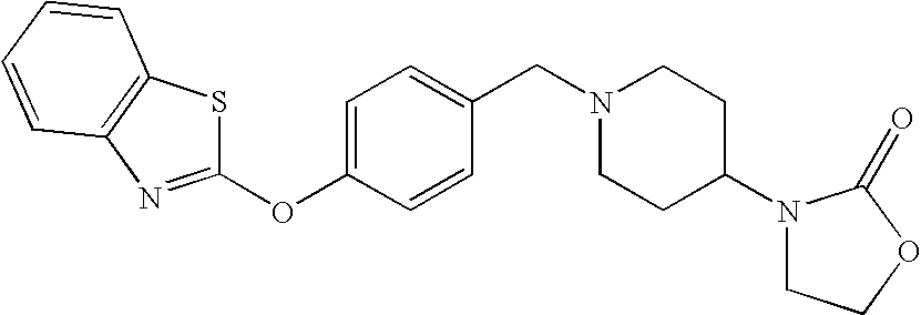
C1=C(OC2=NC3=C(S2)C=CC=C3)C=CC(CN2CCC(N3CCOC3=O)CC2)=C1
